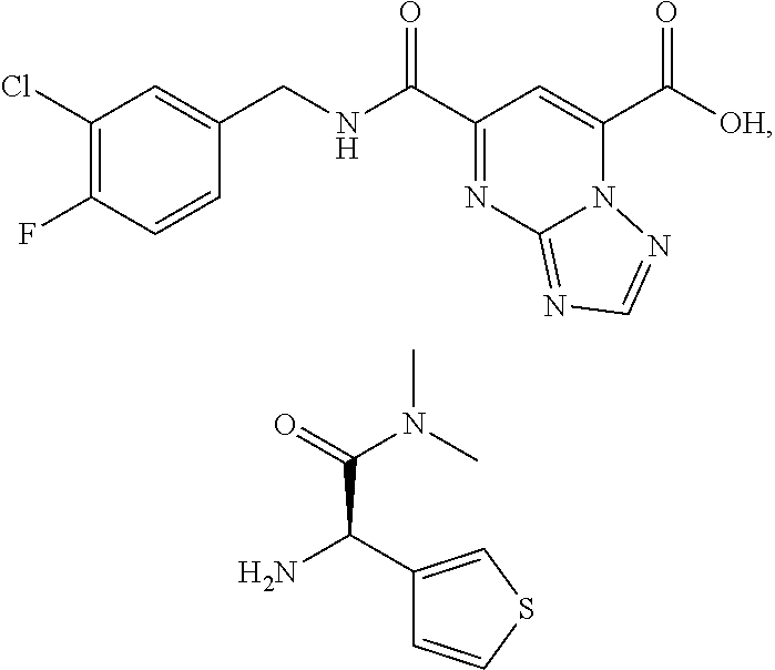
C1(Cl)=C(F)C=CC(CNC(C2=NC3=NC=NN3C(C([OH])=O)=C2)=O)=C1.NC(C(=O)N(C)C)C1=CSC=C1
